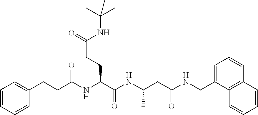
C1=CC=CC(CCC(NC(C(NC(CC(NCC2=CC=CC3=C2C=CC=C3)=O)C)=O)CCC(=O)NC(C)(C)C)=O)=C1
